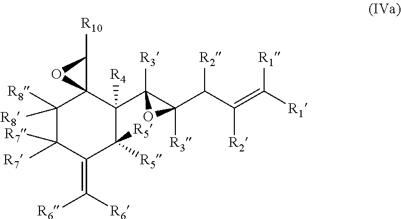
C1([R8])([R8])C([R7])([R7])C(=C([R6])[R6])C([R5])([R5])C(C2([R3])C(C(C(=C([R1])[R1])[R2])[R2])([R3])O2)([R4])C12C([R10])O2
